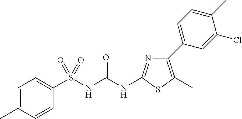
C1=C(C)C=CC(S(NC(NC2=NC(C3=CC=C(C)C(Cl)=C3)=C(C)S2)=O)(=O)=O)=C1
